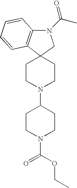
C12(CCN(C3CCN(C(OCC)=O)CC3)CC1)C1=C(N(C(=O)C)C2)C=CC=C1
